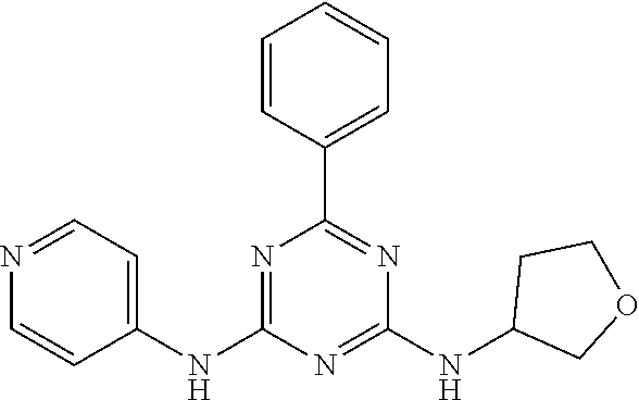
C1(NC2=CC=NC=C2)=NC(C2=CC=CC=C2)=NC(NC2COCC2)=N1
